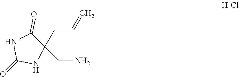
C1(=O)NC(CN)(CC=C)C(=O)N1
